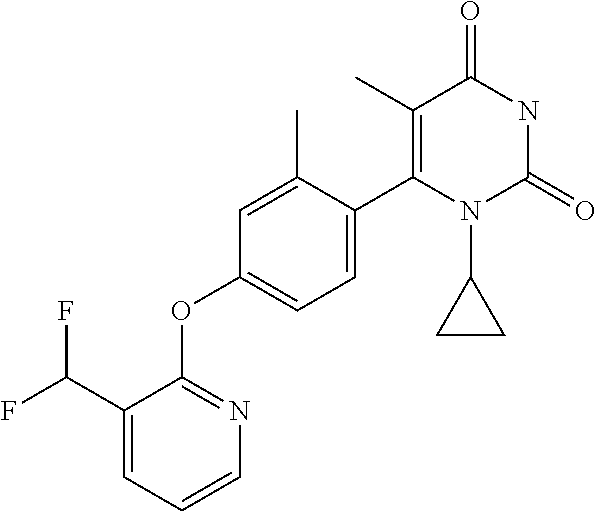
C1=C(C)C(C2=C(C)C(=O)NC(=O)N2C2CC2)=CC=C1OC1=NC=CC=C1C(F)F
